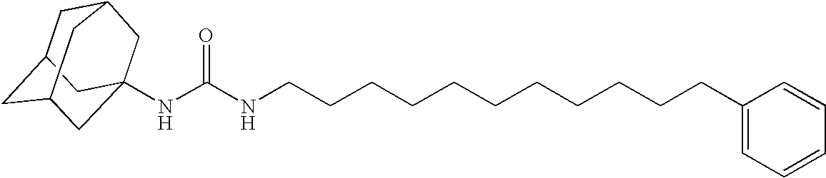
C1C2CC3CC(NC(NCCCCCCCCCCCC4=CC=CC=C4)=O)(CC1C3)C2
